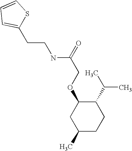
O(C1CC(C)CCC1C(C)C)CC(NCCC1=CC=CS1)=O
